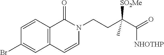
C1=CC2=C(C=CC(Br)=C2)C(=O)N1CCC(C([NHOTHP])=O)([SO2Me])C
